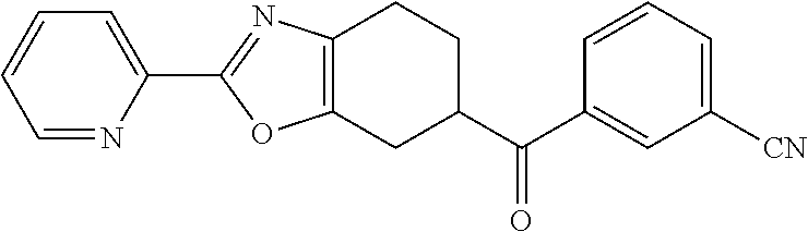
N1=CC=CC=C1C1=NC2=C(O1)CC(C(=O)C1=CC([CN])=CC=C1)CC2
